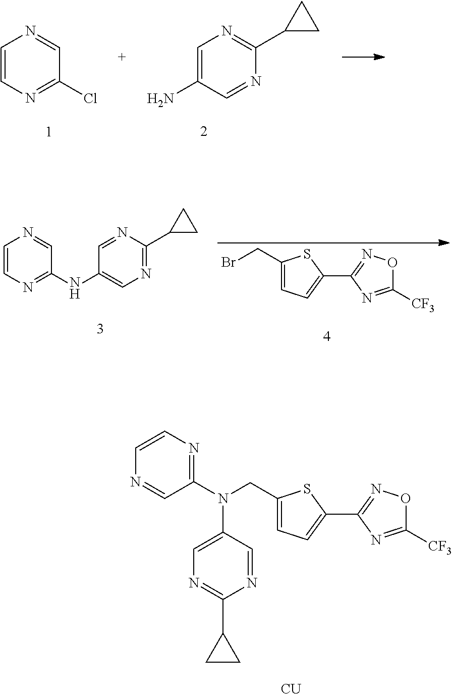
C1=C(N)C=NC(C2CC2)=N1.C1=CN=C(Cl)C=N1.C1(CN(C2=NC=CN=C2)C2=CN=C(C3CC3)N=C2)=CC=C(C2=NOC([CF3])=N2)S1.[CU].C1(CBr)=CC=C(C2=NOC([CF3])=N2)S1.C1=CN=C(NC2=CN=C(C3CC3)N=C2)C=N1
